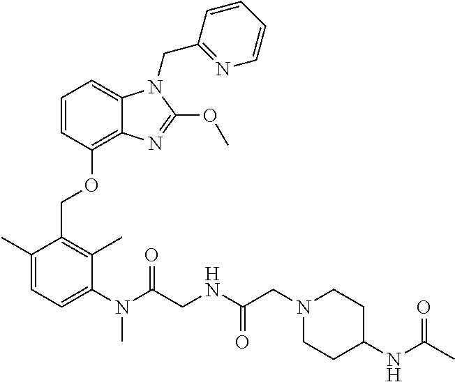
C1=CC(OCC2=C(C)C(N(C)C(CNC(CN3CCC(NC(=O)C)CC3)=O)=O)=CC=C2C)=C2C(=C1)N(CC1=NC=CC=C1)C(OC)=N2
